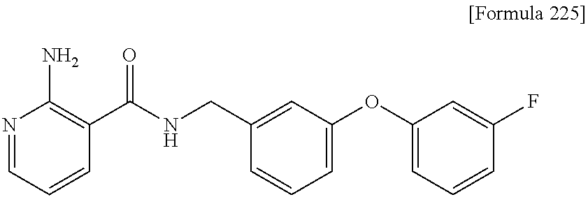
N1=CC=CC(C(NCC2=CC(OC3=CC=CC(F)=C3)=CC=C2)=O)=C1N
